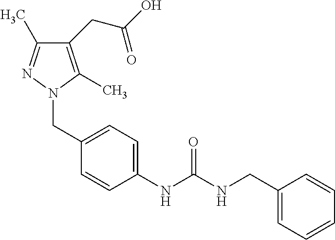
C1=C(CN2C(C)=C(CC(O)=O)C(C)=N2)C=CC(NC(NCC2=CC=CC=C2)=O)=C1
